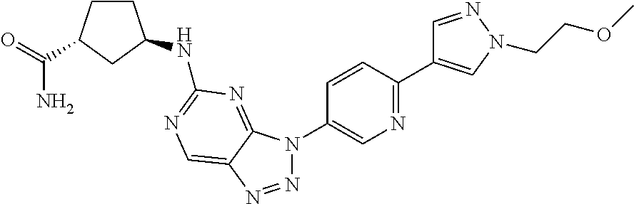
N1=NC2=CN=C(NC3CCC(C(=O)N)C3)N=C2N1C1=CN=C(C2=CN(CCOC)N=C2)C=C1
